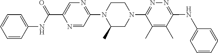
C1=CC=CC(NC2=NN=C(N3CCN(C4=NC=C(C(NC5=CC=CC=C5)=O)N=C4)C(C)C3)C(C)=C2C)=C1
